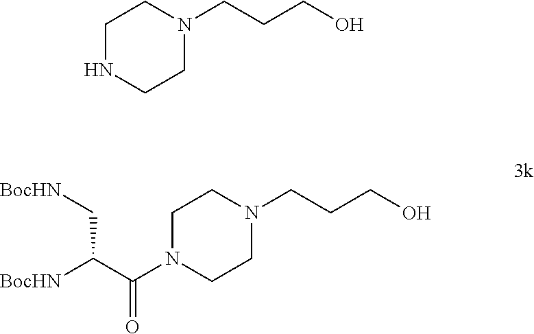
C1NCCN(CCCO)C1.C1N(C(C([BocHN])C[BocHN])=O)CCN(CCCO)C1
